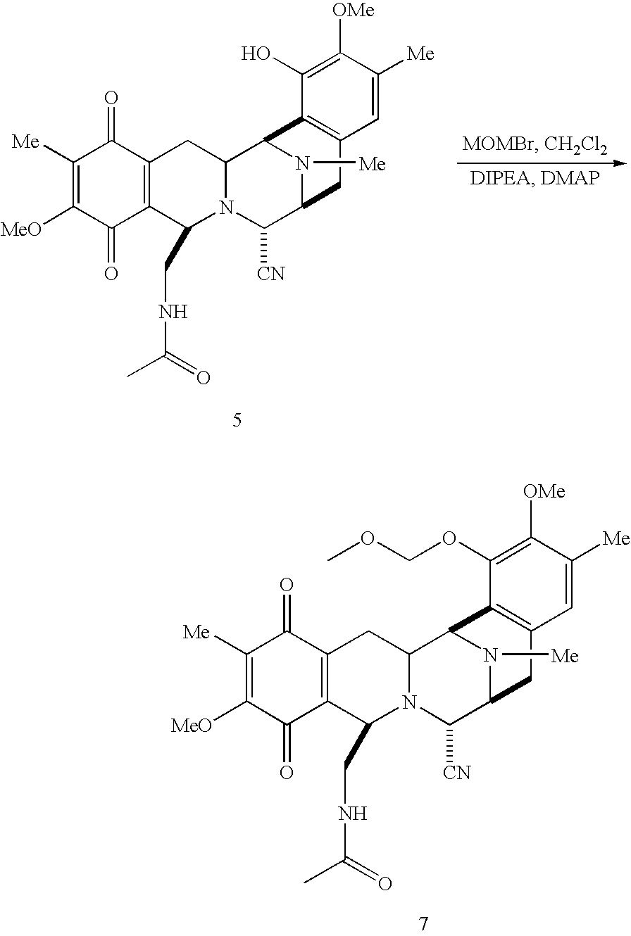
C1([Me])=C([MeO])C(=O)C2=C(C1=O)CC1N(C2CNC(C)=O)C([CN])C2CC3=C(C1N2[Me])C(OCOC)=C([OMe])C([Me])=C3.C1([Me])=C([MeO])C(=O)C2=C(C1=O)CC1N(C2CNC(C)=O)C([CN])C2CC3=C(C1N2[Me])C(O)=C([OMe])C([Me])=C3
